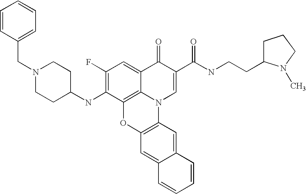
C1(F)=C(NC2CCN(CC3=CC=CC=C3)CC2)C2=C3C(=C1)C(=O)C(C(=O)NCCC1CCCN1C)=CN3C1=C(O2)C=C2C(=C1)C=CC=C2
